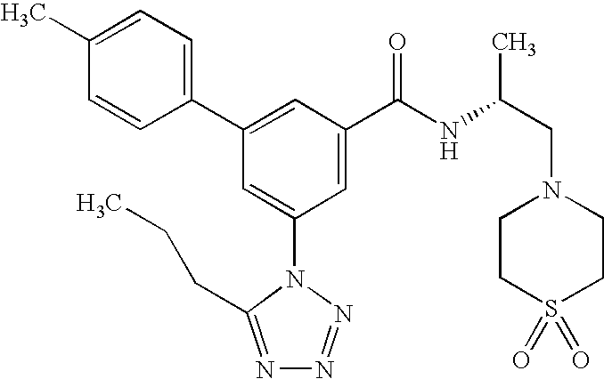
C1(C2=CC(C(NC(CN3CCS(=O)(=O)CC3)C)=O)=CC(N3C(CCC)=NN=N3)=C2)=CC=C(C)C=C1
